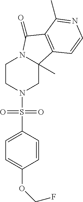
C1CN(S(C2=CC=C(OCF)C=C2)(=O)=O)CC2(C)N1C(=O)C1=C2C=CN=C1C
